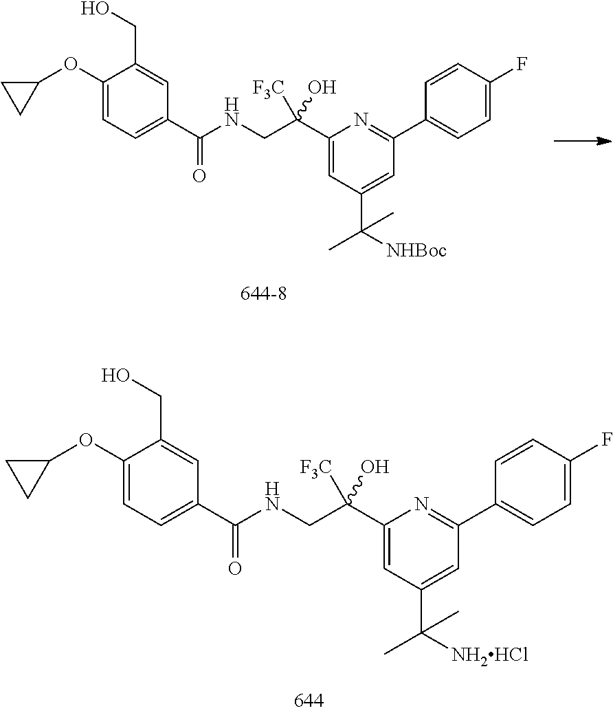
O(C1=CC=C(C(NCC(C2=CC(C([NHBoc])(C)C)=CC(C3=CC=C(F)C=C3)=N2)([F3C])O)=O)C=C1CO)C1CC1.O(C1=CC=C(C(NCC(C2=CC(C([NH2HCl])(C)C)=CC(C3=CC=C(F)C=C3)=N2)([F3C])O)=O)C=C1CO)C1CC1
